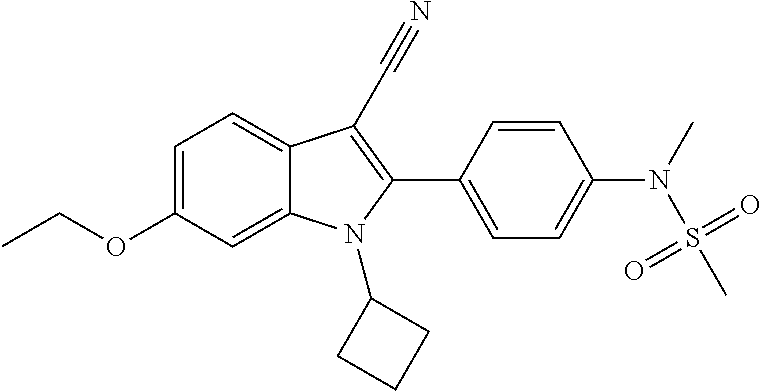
C1=C(OCC)C=C2C(=C1)C(C#N)=C(C1=CC=C(N(S(C)(=O)=O)C)C=C1)N2C1CCC1
